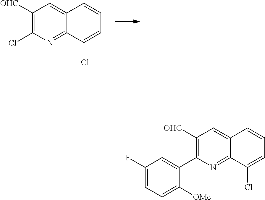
C12=NC(Cl)=C([OHC])C=C1C=CC=C2Cl.C12=NC(C3=CC(F)=CC=C3[OMe])=C([OHC])C=C1C=CC=C2Cl
